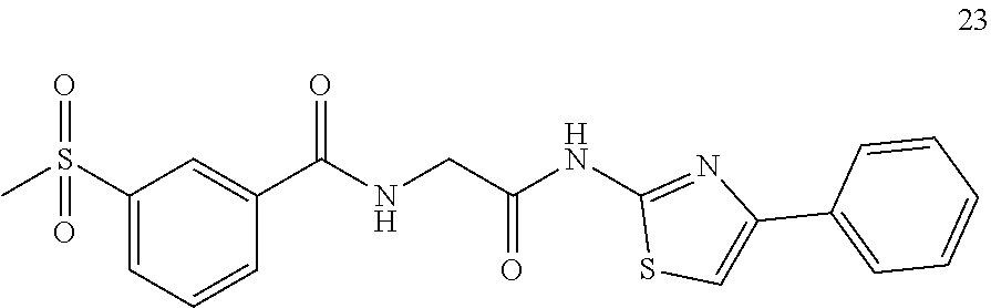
C(C(=O)NC1=NC(C2=CC=CC=C2)=CS1)NC(C1=CC(S(C)(=O)=O)=CC=C1)=O
